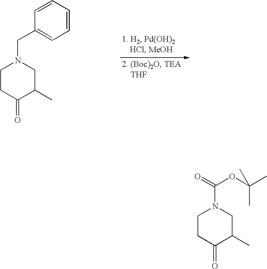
C1CC(=O)C(C)CN1CC1=CC=CC=C1.C1CC(=O)C(C)CN1C(OC(C)(C)C)=O
